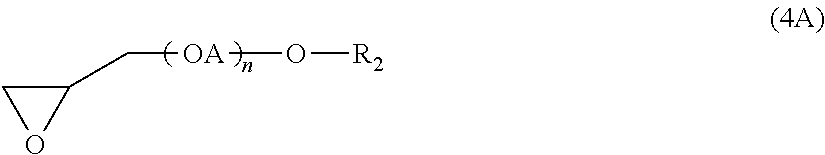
C1(C[OA]O[R2])CO1
